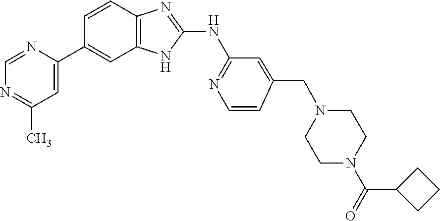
C1=C(C2=CC3=C(C=C2)N=C(NC2=NC=CC(CN4CCN(C(=O)C5CCC5)CC4)=C2)N3)N=CN=C1C
